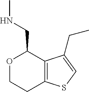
O1CCC2=C(C(CC)=CS2)C1CNC
